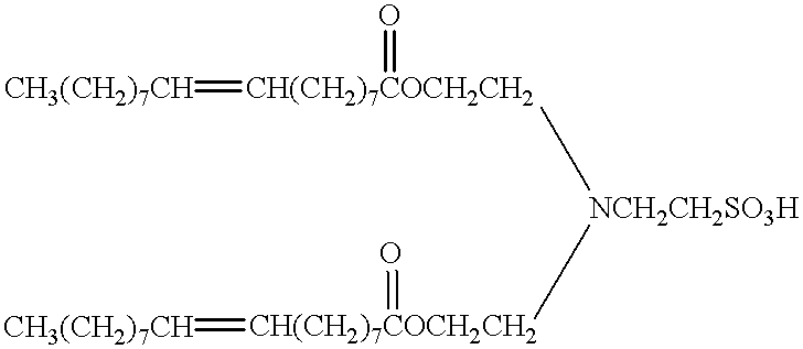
[CH3(CH2)7CH]=[CH(CH2)7COCH2CH2]([NCH2CH2SO3H][CH(CH2)7COCH2CH2](=[CH3(CH2)7CH])=O)=O
